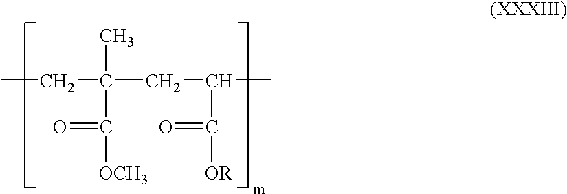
CCC(CC(C(=O)[OR])C)(C)C([OCH3])=O
